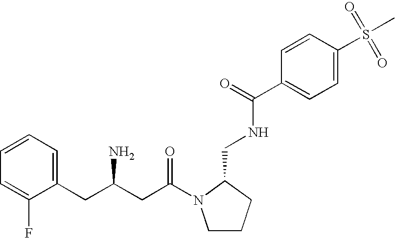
C1=CC=C(CC(N)CC(=O)N2CCCC2CNC(=O)C2=CC=C(S(C)(=O)=O)C=C2)C(F)=C1
